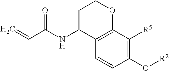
C12=C(C([R5])=C(O[R2])C=C1)OCCC2NC(C=C)=O
